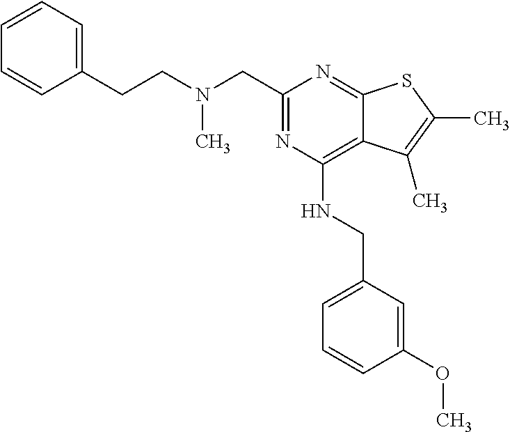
C(CN(CC1=NC(NCC2=CC=CC(OC)=C2)=C2C(=N1)SC(C)=C2C)C)C1=CC=CC=C1
